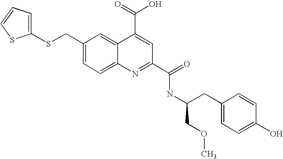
C1(SCC2=CC=C3C(=C2)C(C(=O)O)=CC(C(=O)NC(CC2=CC=C(O)C=C2)COC)=N3)=CC=CS1
